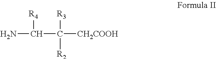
C(C([CH2COOH])([R3])[R2])([R4])N
